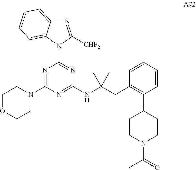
N1=C([CHF2])N(C2=NC(NC(CC3=C(C4CCN(C(=O)C)CC4)C=CC=C3)(C)C)=NC(N3CCOCC3)=N2)C2=CC=CC=C12
